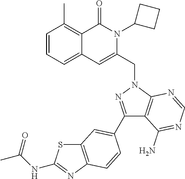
C1=CC=C2C(=C1C)C(=O)N(C1CCC1)C(CN1C3=C(C(N)=NC=N3)C(C3=CC4=C(N=C(NC(C)=O)S4)C=C3)=N1)=C2
